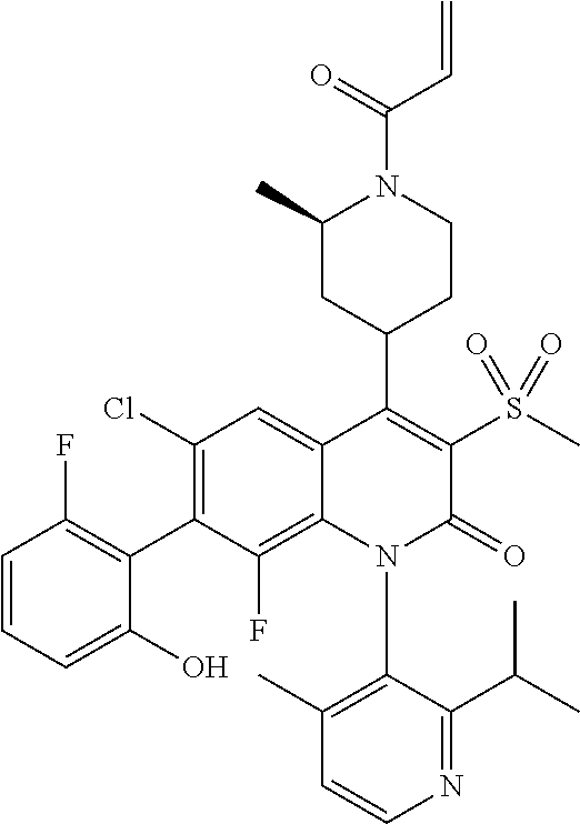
C1=CN=C(C(C)C)C(N2C(=O)C(S(C)(=O)=O)=C(C3CC(C)N(C(=O)C=C)CC3)C3=CC(Cl)=C(C4=C(F)C=CC=C4O)C(F)=C23)=C1C
